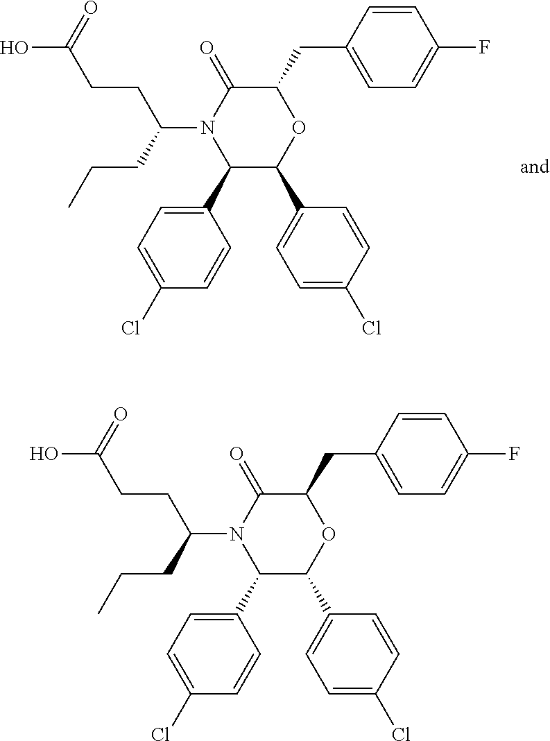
C1(C2=CC=C(Cl)C=C2)C(C2=CC=C(Cl)C=C2)OC(CC2=CC=C(F)C=C2)C(=O)N1C(CCC)CCC(O)=O.C1(C2=CC=C(Cl)C=C2)C(C2=CC=C(Cl)C=C2)OC(CC2=CC=C(F)C=C2)C(=O)N1C(CCC)CCC(O)=O
